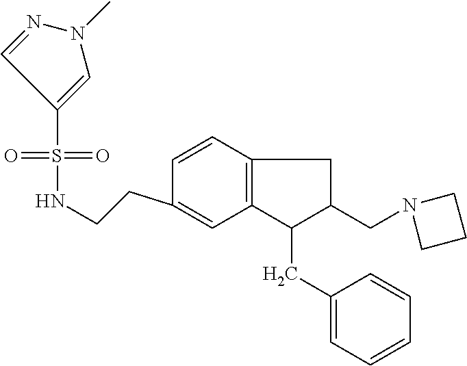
C12=C(C=CC(CCNS(=O)(=O)C3=CN(C)N=C3)=C1)CC(CN1CCC1)C2CC1=CC=CC=C1
